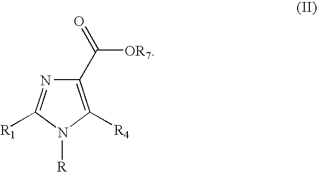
[R]N1C([R4])=C(C(=O)[OR7])N=C1[R1]
